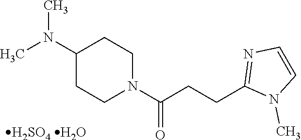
C1(N(C)C)CCN(C(CCC2=NC=CN2C)=O)CC1
